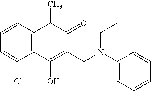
C1=CC2=C(C(Cl)=C1)C(O)=C(CN(C1=CC=CC=C1)CC)C(=O)C2C
